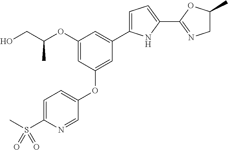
C1(OC(CO)C)=CC(OC2=CC=C(S(=O)(C)=O)N=C2)=CC(C2=CC=C(C3=NCC(C)O3)N2)=C1
